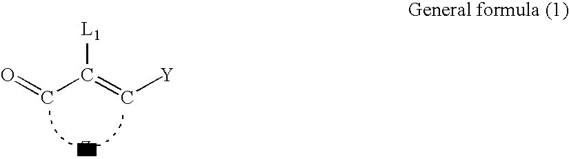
O=CC(=C[Y])[L1]
